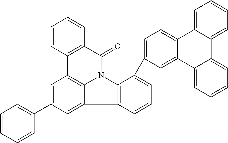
C1=C(C2=CC=CC3=C2N2C4=C(C=C(C5=CC=CC=C5)C=C34)C3=C(C2=O)C=CC=C3)C=C2C(=C1)C1=CC=CC=C1C1=CC=CC=C21
